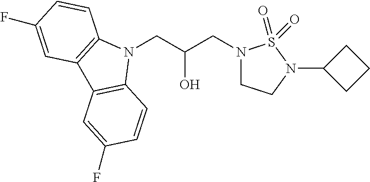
N1(CC(CN2CCN(C3CCC3)S2(=O)=O)O)C2=C(C3=C1C=CC(F)=C3)C=C(F)C=C2
